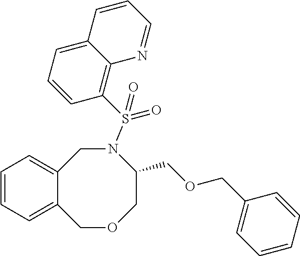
C12=CC=CC=C1COCC(COCC1=CC=CC=C1)N(S(C1=C3C(=CC=C1)C=CC=N3)(=O)=O)C2
